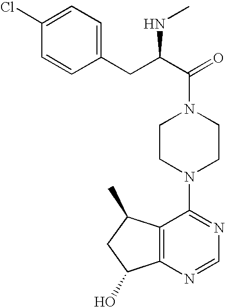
C(N1CCN(C2=NC=NC3=C2C(C)CC3O)CC1)(C(CC1=CC=C(Cl)C=C1)NC)=O
